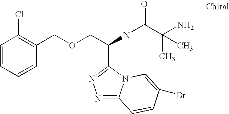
N1=C2N(C(C(COCC3=C(Cl)C=CC=C3)NC(C(N)(C)C)=O)=N1)C=C(Br)C=C2
